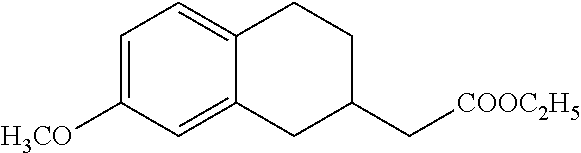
C1=C([H3CO])C=C2C(=C1)CCC(C[COOC2H5])C2
